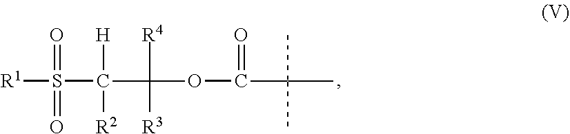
CC(C(OC([R4])(C(S([R1])(=O)=O)([H])[R2])[R3])=O)(C)C
